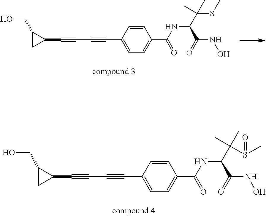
C(C1=CC=C(C#CC#CC2C(CO)C2)C=C1)(NC(C(C)(C)S(C)=O)C(=O)NO)=O.C(C1=CC=C(C#CC#CC2C(CO)C2)C=C1)(NC(C(C)(C)SC)C(=O)NO)=O
